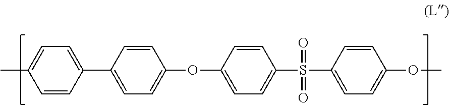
C1(C2=CC=C(OC3=CC=C(S(C4=CC=C(OC)C=C4)(=O)=O)C=C3)C=C2)=CC=C(C)C=C1
